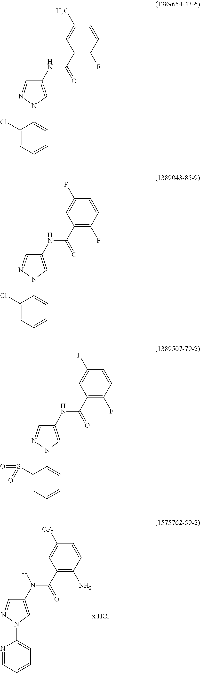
C1(NC(C2=C(F)C=CC(C)=C2)=O)=CN(C2=CC=CC=C2Cl)N=C1.C1(NC(C2=C(F)C=CC(F)=C2)=O)=CN(C2=CC=CC=C2Cl)N=C1.C1(NC(C2=C(F)C=CC(F)=C2)=O)=CN(C2=CC=CC=C2S(=O)(=O)C)N=C1.C1(N(C(C2=C(N)C=CC([CF3])=C2)=O)[H])=CN(C2=CC=CC=N2)N=C1
